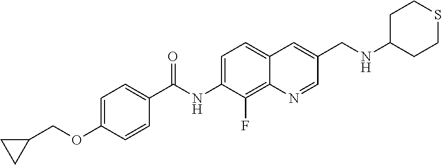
C1(COC2=CC=C(C(NC3=CC=C4C(=C3F)N=CC(CNC3CCSCC3)=C4)=O)C=C2)CC1
